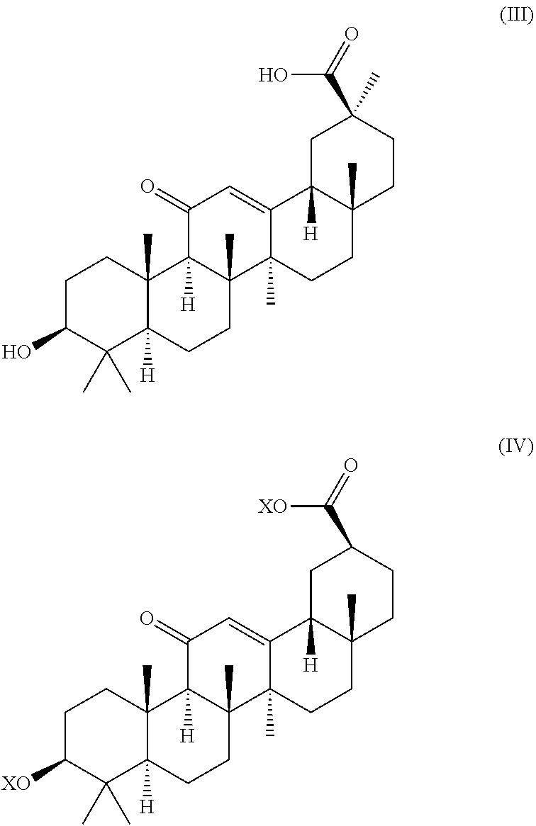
C1C(O)C(C)(C)C2([H])C(C)(C1)C1([H])C(C)(CC2)C2(C)C(=CC1=O)C1([H])C(C)(CC2)CCC(C)(C(O)=O)C1.C1C([XO])C(C)(C)C2([H])C(C)(C1)C1([H])C(C)(CC2)C2(C)C(=CC1=O)C1([H])C(C)(CC2)CCC(C(=O)[XO])C1
